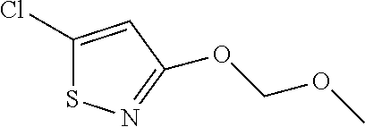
C1(Cl)=CC(OCOC)=NS1
